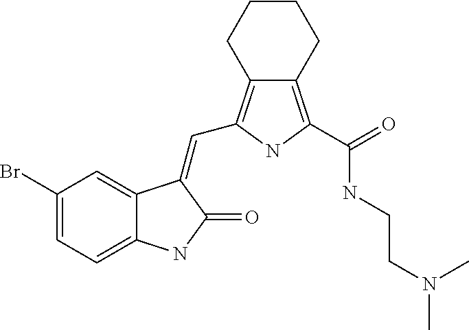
C1(Br)=CC=C2C(=C1)C(=CC1=C3C(=C(C(=O)NCCN(C)C)N1)CCCC3)C(=O)N2
